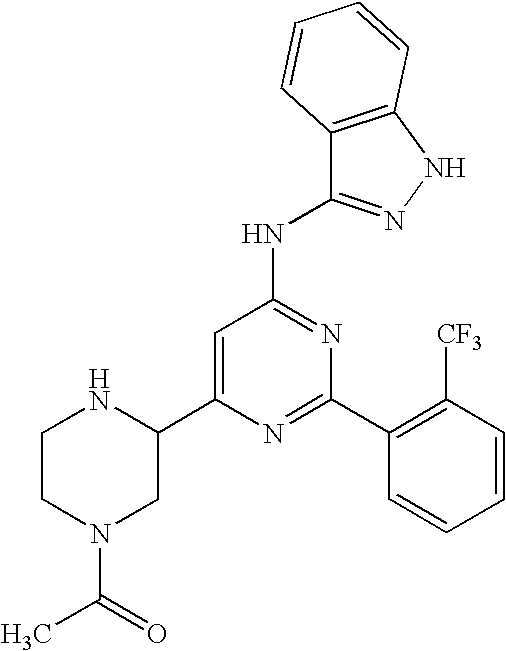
C1=C(C2NCCN(C(=O)C)C2)N=C(C2=C([CF3])C=CC=C2)N=C1NC1=NNC2=C1C=CC=C2
